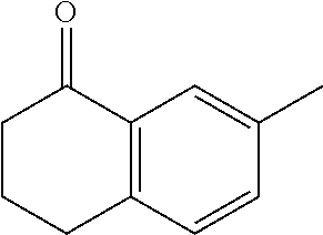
C1CCC(=O)C2=C1C=CC(C)=C2
